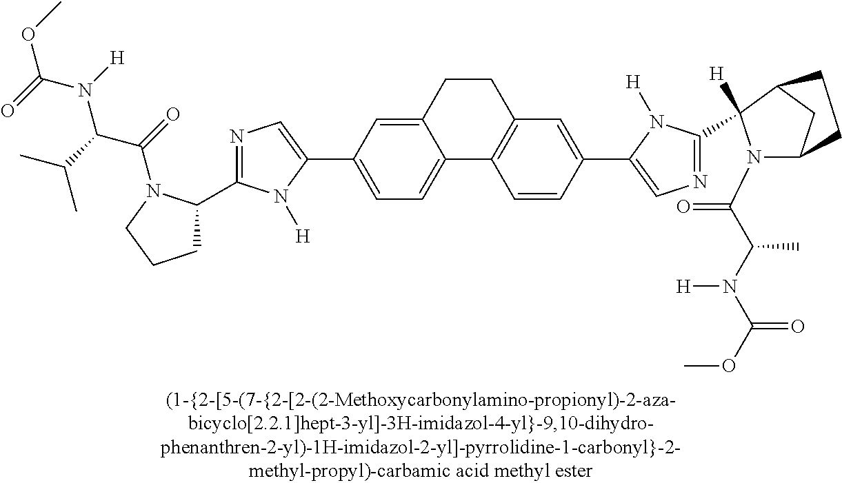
C1C(C2=NC=C(C3=CC=C4C(=C3)CCC3=C4C=CC(C4=CN=C(C5([H])N(C(C(N(C(OC)=O)[H])C)=O)C6CC5CC6)N4[H])=C3)N2[H])N(C(C(N(C(OC)=O)[H])C(C)C)=O)CC1
